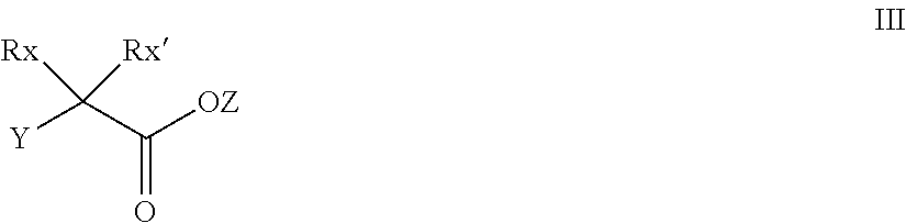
[Y]C(C([OZ])=O)([Rx])[Rx]
